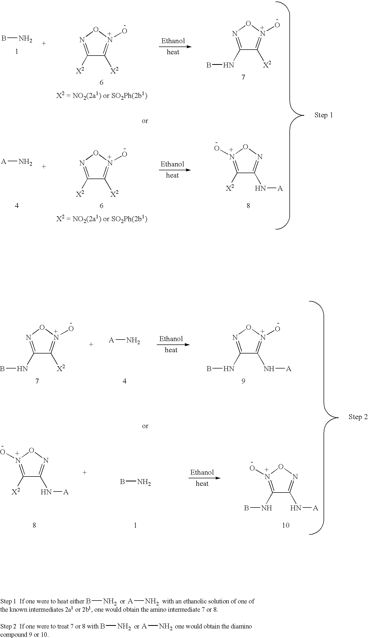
C1(NB)=NON(O)=C1[X2].C1([X2])=N(O)ON=C1N[A].BN.C1([X2])=NON(O)=C1[X2].[A]N.C1([X2])=NON(O)=C1[X2].BN.C1(NB)=NON(O)=C1N[A].[A]N.C1(NB)=N(O)ON=C1N[A].C1([X2])=N(O)ON=C1N[A].C1(NB)=NON(O)=C1[X2].BN.[A]N.BN.[A]N
